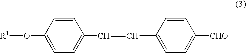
[R1]OC1=CC=C(C=CC2=CC=C([CHO])C=C2)C=C1
